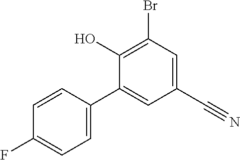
BrC1=C(O)C(C2=CC=C(F)C=C2)=CC(C#N)=C1
